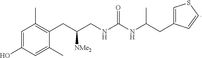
C1=C(O)C=C(C)C(CC(CNC(NC(CC2=CSC=C2)C)=O)[NMe2])=C1C
